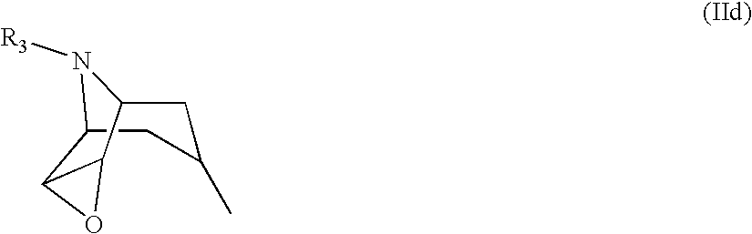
C12CC(C)CC(C3C1O3)N2[R3]
